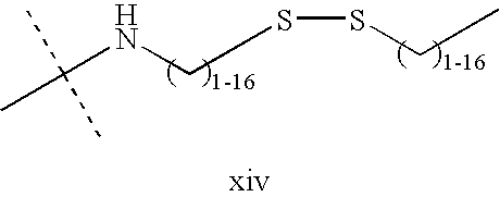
C(NCSSCC)(C)(C)C
